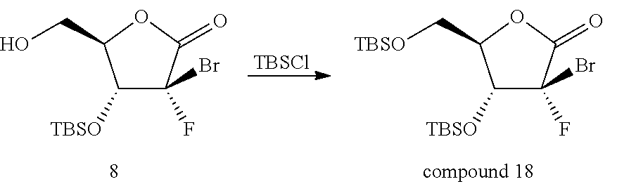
[TBSCl].C1([TBSO])C(F)(Br)C(=O)OC1CO.C1([TBSO])C(F)(Br)C(=O)OC1C[TBSO]
